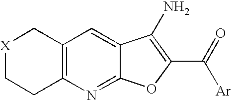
C12=C(N=C3C(=C1)C(N)=C(C([Ar])=O)O3)CC[X]C2
